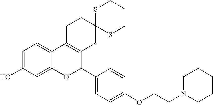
C1=C(O)C=C2C(=C1)C1=C(C(C3=CC=C(OCCN4CCCCC4)C=C3)O2)CC2(CC1)SCCCS2
